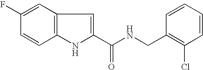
C1(C(NCC2=C(Cl)C=CC=C2)=O)=CC2=C(N1)C=CC(F)=C2
